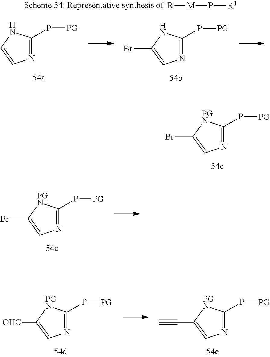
N1=C(P[PG])[PGN]C(Br)=C1.N1=C(P[PG])[PGN]C(Br)=C1.N1=C(P[PG])NC=C1.N1=C(P[PG])NC(Br)=C1.[R][M]P[R1].N1=C(P[PG])[PGN]C(C#C)=C1.N1=C(P[PG])[PGN]C([OHC])=C1
